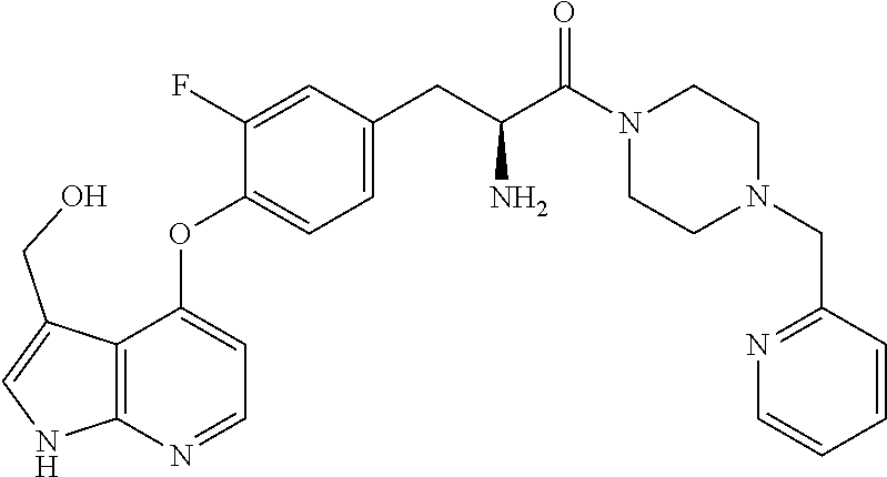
C1(F)=CC(CC(N)C(N2CCN(CC3=NC=CC=C3)CC2)=O)=CC=C1OC1=CC=NC2=C1C(CO)=CN2
